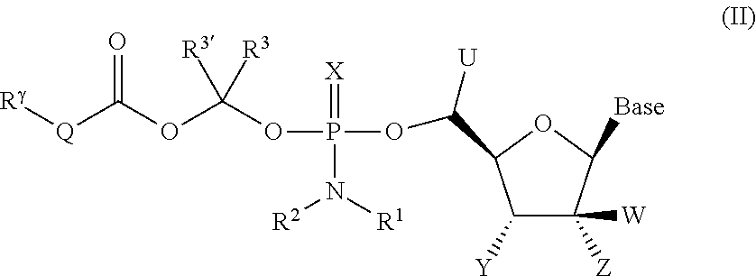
[Rg][Q]C(OC(OP(=[X])(OC([U])C1C([Y])C([W])([Z])C([Base])O1)N([R1])[R2])([R3])[R3])=O
